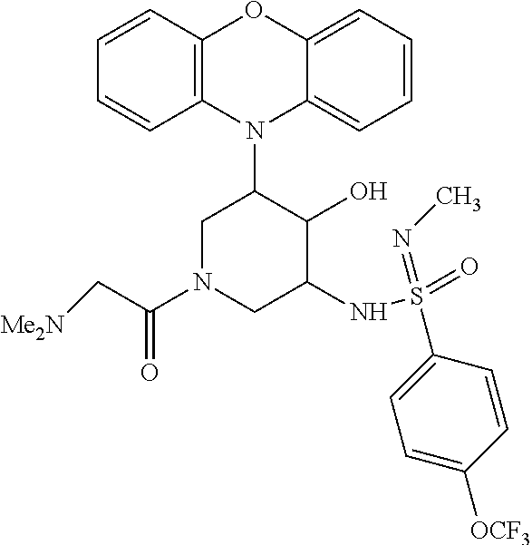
N1(C2CN(C(C[Me2N])=O)CC(NS(=O)(=NC)C3=CC=C([OCF3])C=C3)C2O)C2=C(C=CC=C2)OC2=CC=CC=C12
